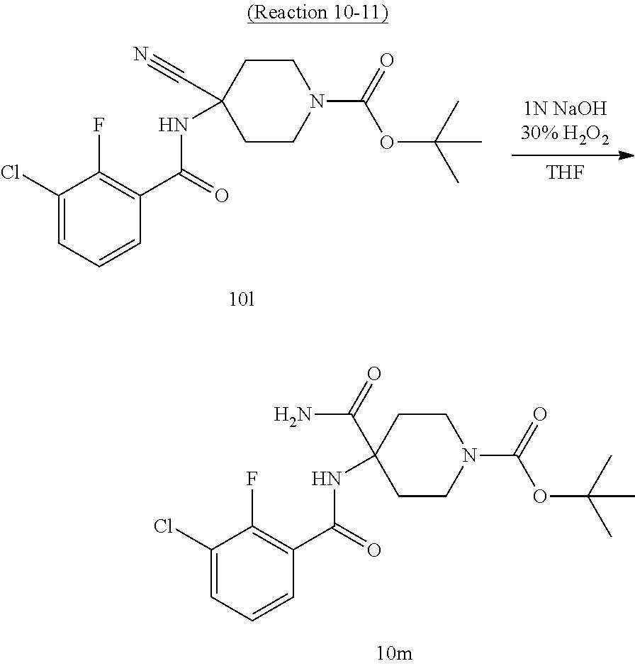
C1CN(C(=O)OC(C)(C)C)CCC1(NC(C1=C(F)C(Cl)=CC=C1)=O)C(=O)N.[THF].C1(C#N)(NC(C2=C(F)C(Cl)=CC=C2)=O)CCN(C(=O)OC(C)(C)C)CC1
